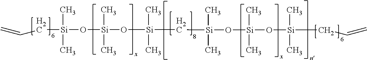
C([Si](C)(C)O[Si](O[Si](C[Si](C)(C)O[Si](C)(C)O[Si](C)(C)CC=C)(C)C)(C)C)C=C
